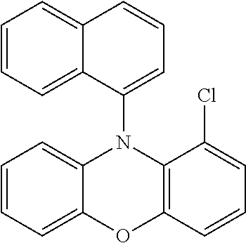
C1=CC=C2C(=C1)N(C1=CC=CC3=CC=CC=C31)C1=C(C=CC=C1Cl)O2
